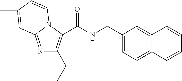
C(NCC1=CC=C2C(=C1)C=CC=C2)(=O)C1=C(CC)N=C2N1C=CC(C)=C2
